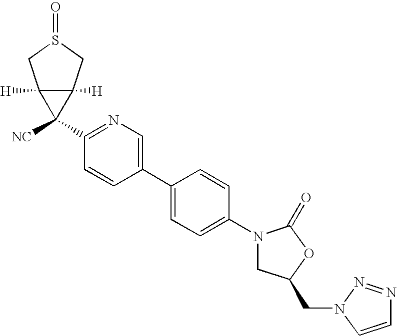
C1(N2CC(CN3N=NC=C3)OC2=O)=CC=C(C2=CN=C(C3([NC])C4([H])C3([H])CS(=O)C4)C=C2)C=C1
